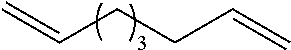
C(CCC=C)=C
